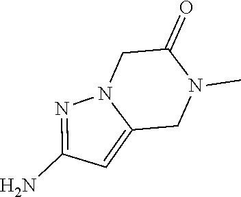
C1(N)=NN2C(=C1)CN(C)C(=O)C2
